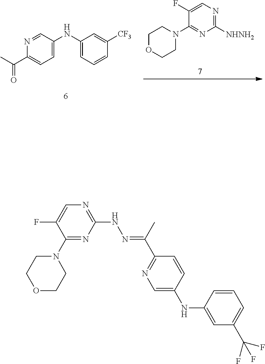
C1(F)=CN=C([NHNH2])N=C1N1CCOCC1.C1(NC2=CC=C(C(C)=O)N=C2)=CC=CC([CF3])=C1.N1(C2=NC(NN=C(C3=NC=C(NC4=CC(C(F)(F)F)=CC=C4)C=C3)C)=NC=C2F)CCOCC1
